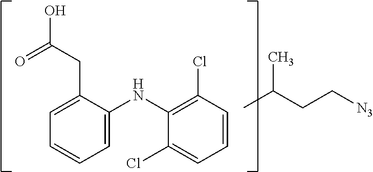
C1=C(CC(O)=O)C(NC2=C(Cl)C=CC=C2Cl)=CC=C1.CC(CC[N3])C
